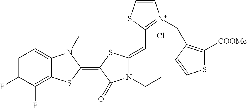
[Cl-].C1=C(F)C(F)=C2C(=C1)N(C)C(=C1SC(=CC3=[N+](CC4=C([COOMe])SC=C4)C=CS3)N(CC)C1=O)S2
